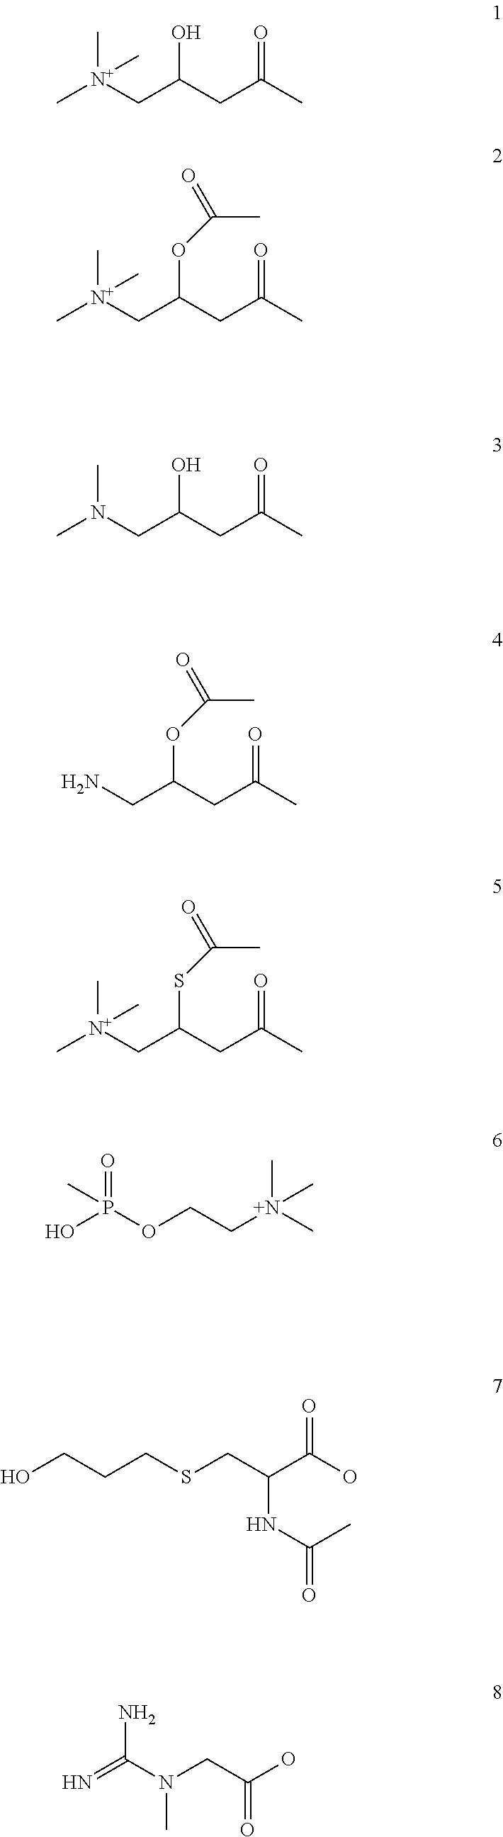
C[N+](CC(CC(C)=O)O)(C)C.C[N+](CC(CC(C)=O)OC(C)=O)(C)C.CN(CC(CC(C)=O)O)C.NCC(CC(C)=O)OC(C)=O.[N+](CC(CC(C)=O)SC(C)=O)(C)(C)C.OP(OCC[N+](C)(C)C)(=O)C.OCCCSCC(C(O)=O)NC(=O)C.N=C(N(CC(O)=O)C)N
